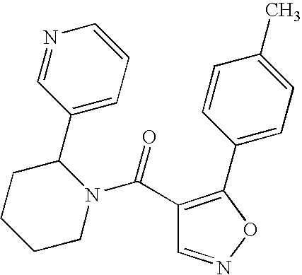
N1=CC(C2CCCCN2C(C2=C(C3=CC=C(C)C=C3)ON=C2)=O)=CC=C1
